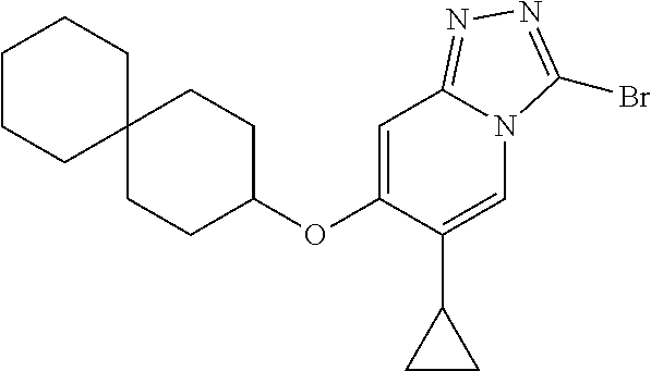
C1=C(OC2CCC3(CC2)CCCCC3)C(C2CC2)=CN2C1=NN=C2Br
